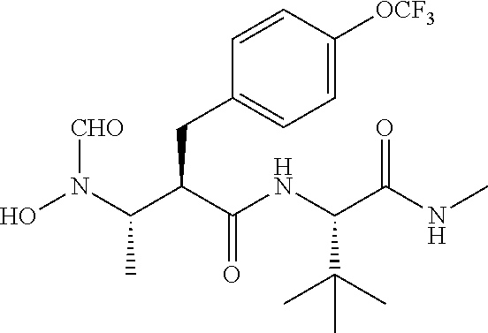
ON(C(C(C(NC(C(NC)=O)C(C)(C)C)=O)CC1=CC=C([OCF3])C=C1)C)[CHO]
